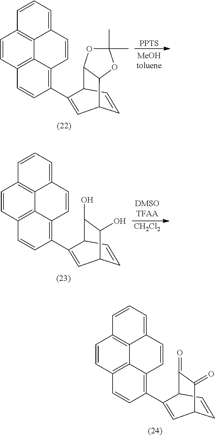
C1=CC2C(C3=C4C5=C(C=C3)C=CC3=C5C(=CC=C3)C=C4)=CC1C1C2OC(C)(C)O1.[PPTS].C1=CC2C(C3=C4C5=C(C=C3)C=CC3=C5C(=CC=C3)C=C4)=CC1C(O)C2O.[CH2Cl2].C1=CC2C(C3=C4C5=C(C=C3)C=CC3=C5C(=CC=C3)C=C4)=CC1C(=O)C2=O
